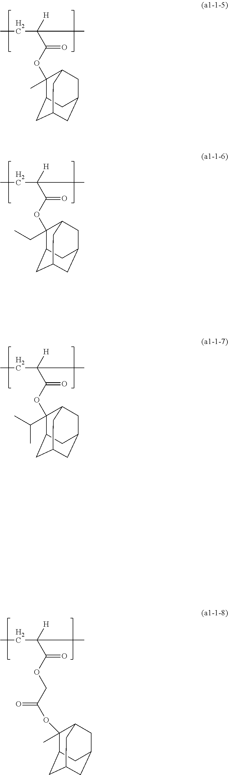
C(C(C(OC1(C)C2CC3CC(CC1C3)C2)=O)([H])C)C.C(C(C(OCC(OC1(C)C2CC3CC(CC1C3)C2)=O)=O)([H])C)C.C(C(C(OC1(CC)C2CC3CC(CC1C3)C2)=O)([H])C)C.C(C(C(OC1(C(C)C)C2CC3CC(CC1C3)C2)=O)([H])C)C
